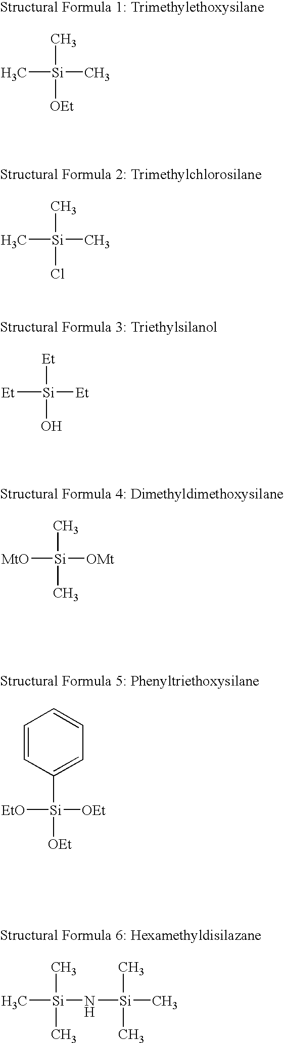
C[Si](C)([OEt])C.C[Si](C)(Cl)C.[Et][Si]([Et])(O)[Et].[MtO][Si](C)(C)[OMt].[EtO][Si](C1=CC=CC=C1)([OEt])[OEt].C[Si](C)(C)N[Si](C)(C)C
